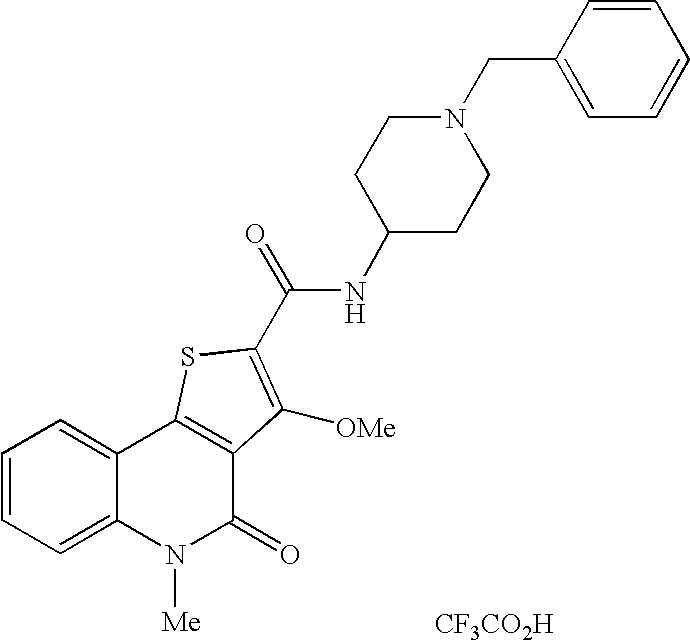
N(C(=O)C1=C([OMe])C2=C(C3=CC=CC=C3N([Me])C2=O)S1)C1CCN(CC2=CC=CC=C2)CC1.[CF3CO2H]
